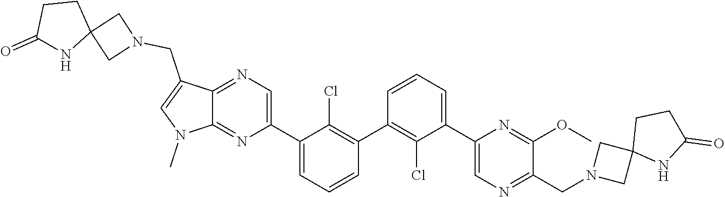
C1(C2=CN=C(CN3CC4(C3)NC(=O)CC4)C(OC)=N2)=CC=CC(C2=C(Cl)C(C3=CN=C4C(=N3)N(C)C=C4CN3CC4(C3)CCC(=O)N4)=CC=C2)=C1Cl
